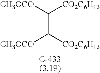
[CH3OCO]C([CO2C6H13])C([CH3OCO])[CO2C6H13]
